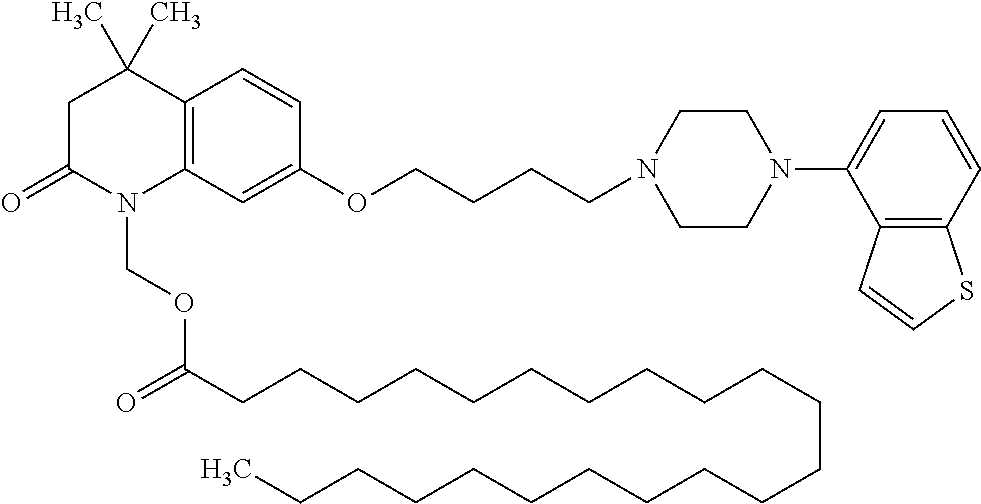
C1C(=O)N(COC(CCCCCCCCCCCCCCCCCCCCCC)=O)C2=C(C1(C)C)C=CC(OCCCCN1CCN(C3=CC=CC4=C3C=CS4)CC1)=C2
